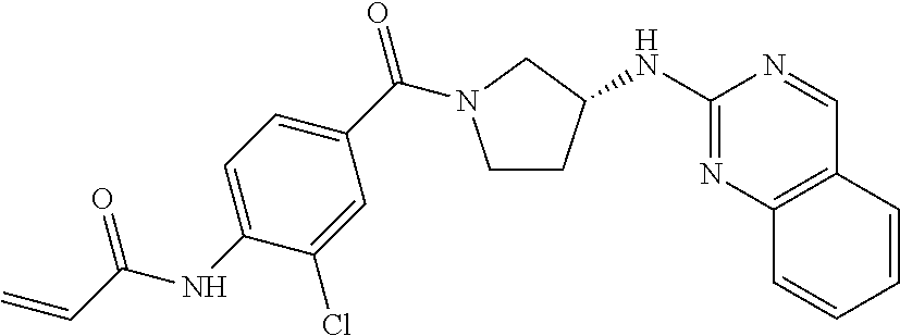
C1CC(NC2=NC3=C(C=N2)C=CC=C3)CN1C(C1=CC=C(NC(C=C)=O)C(Cl)=C1)=O
